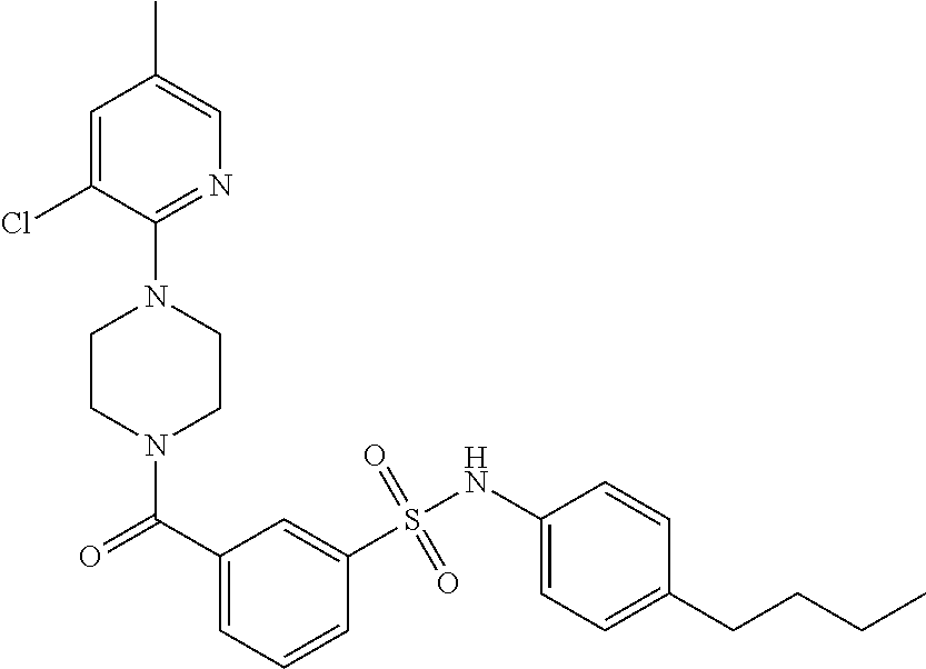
N1(C(C2=CC=CC(S(NC3=CC=C(CCCC)C=C3)(=O)=O)=C2)=O)CCN(C2=NC=C(C)C=C2Cl)CC1
